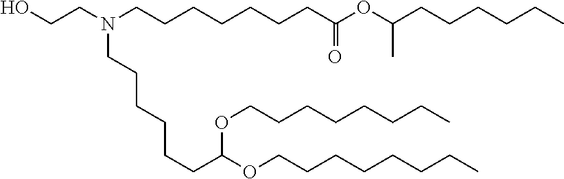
N(CCCCCCCC(OC(CCCCCC)C)=O)(CCO)CCCCCCC(OCCCCCCCC)OCCCCCCCC
